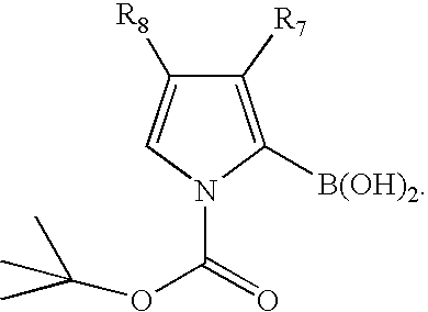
[B(OH)2]C1=C([R7])C([R8])=CN1C(=O)OC(C)(C)C
